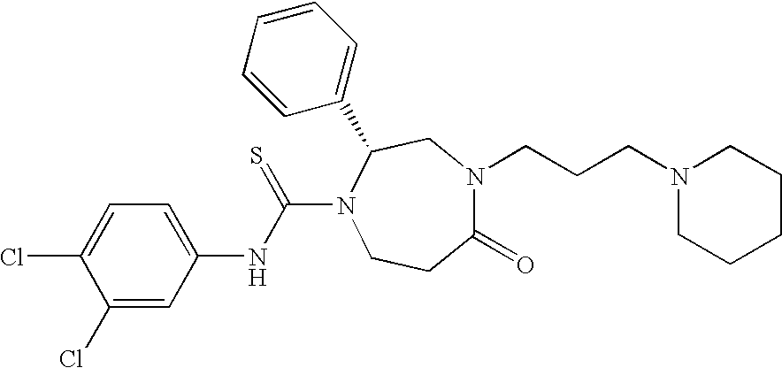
C1(=O)N(CCCN2CCCCC2)CC(C2=CC=CC=C2)N(C(NC2=CC=C(Cl)C(Cl)=C2)=S)CC1
